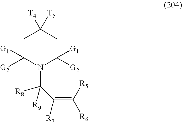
C1C([G2])([G1])N(C(C([R7])=C([R5])[R6])([R8])[R9])C([G2])([G1])CC1([T5])[T4]
